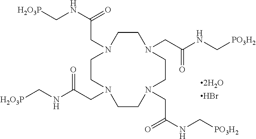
C1CN(CC(NC[PO3H2])=O)CCN(CC(NC[PO3H2])=O)CCN(CC(NC[H2O3P])=O)CCN1CC(NC[H2O3P])=O.Br
